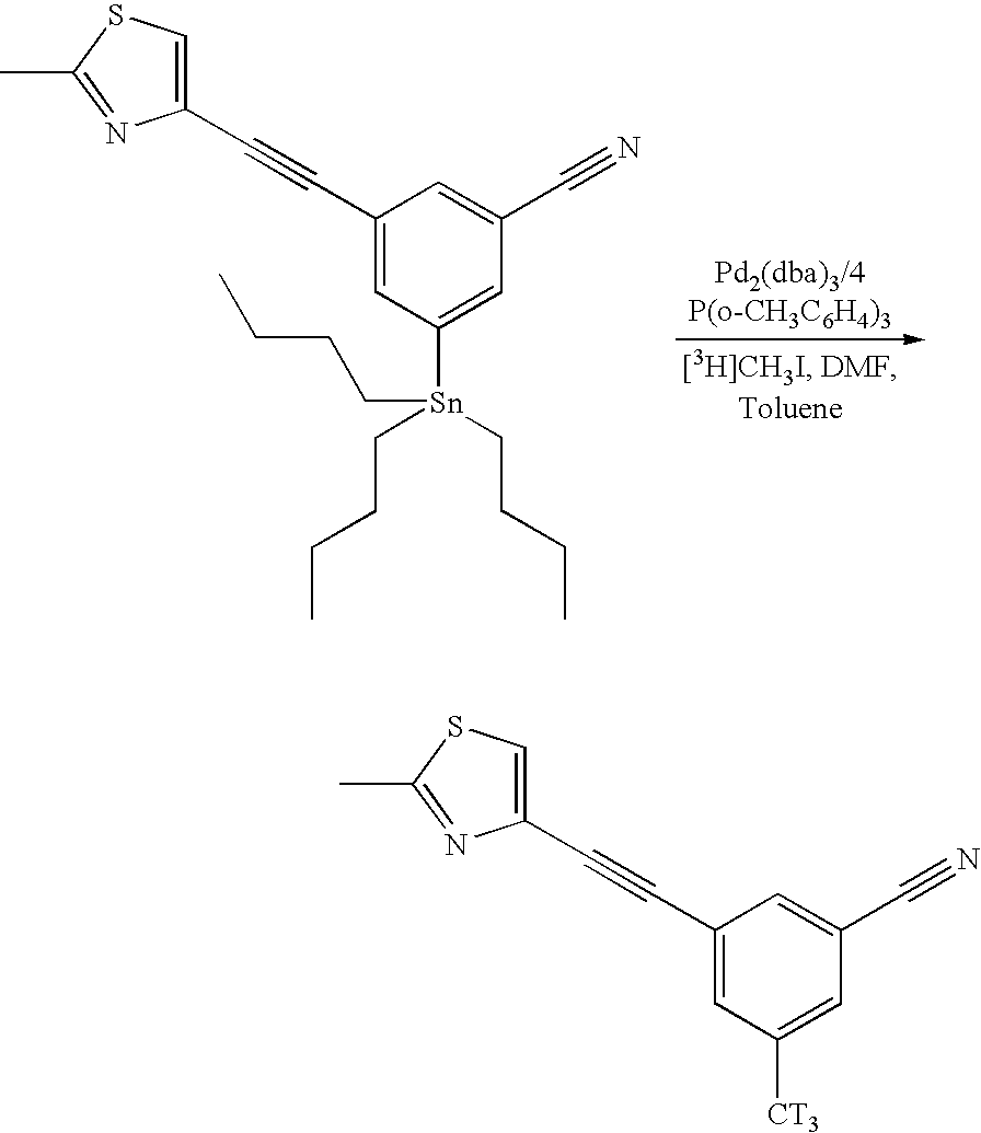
C1(C#CC2=CC([Sn](CCCC)(CCCC)CCCC)=CC(C#N)=C2)=CSC(C)=N1.C1(C#CC2=CC([CT3])=CC(C#N)=C2)=CSC(C)=N1
